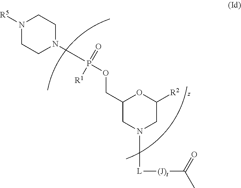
C1(COP(=O)([R1])N2CCN([R5])CC2)CN([L][(J)t]C(C)=O)CC([R2])O1
